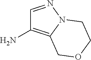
C1=NN2C(=C1N)COCC2
